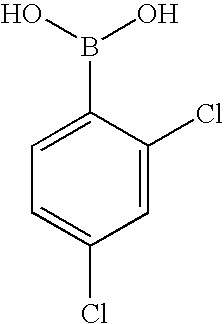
C1=C(Cl)C(B(O)O)=CC=C1Cl
